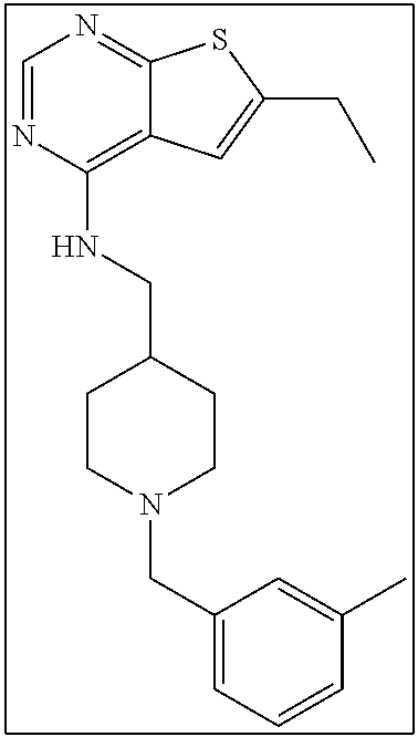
C12=C(NCC3CCN(CC4=CC=CC(C)=C4)CC3)N=CN=C1SC(CC)=C2
